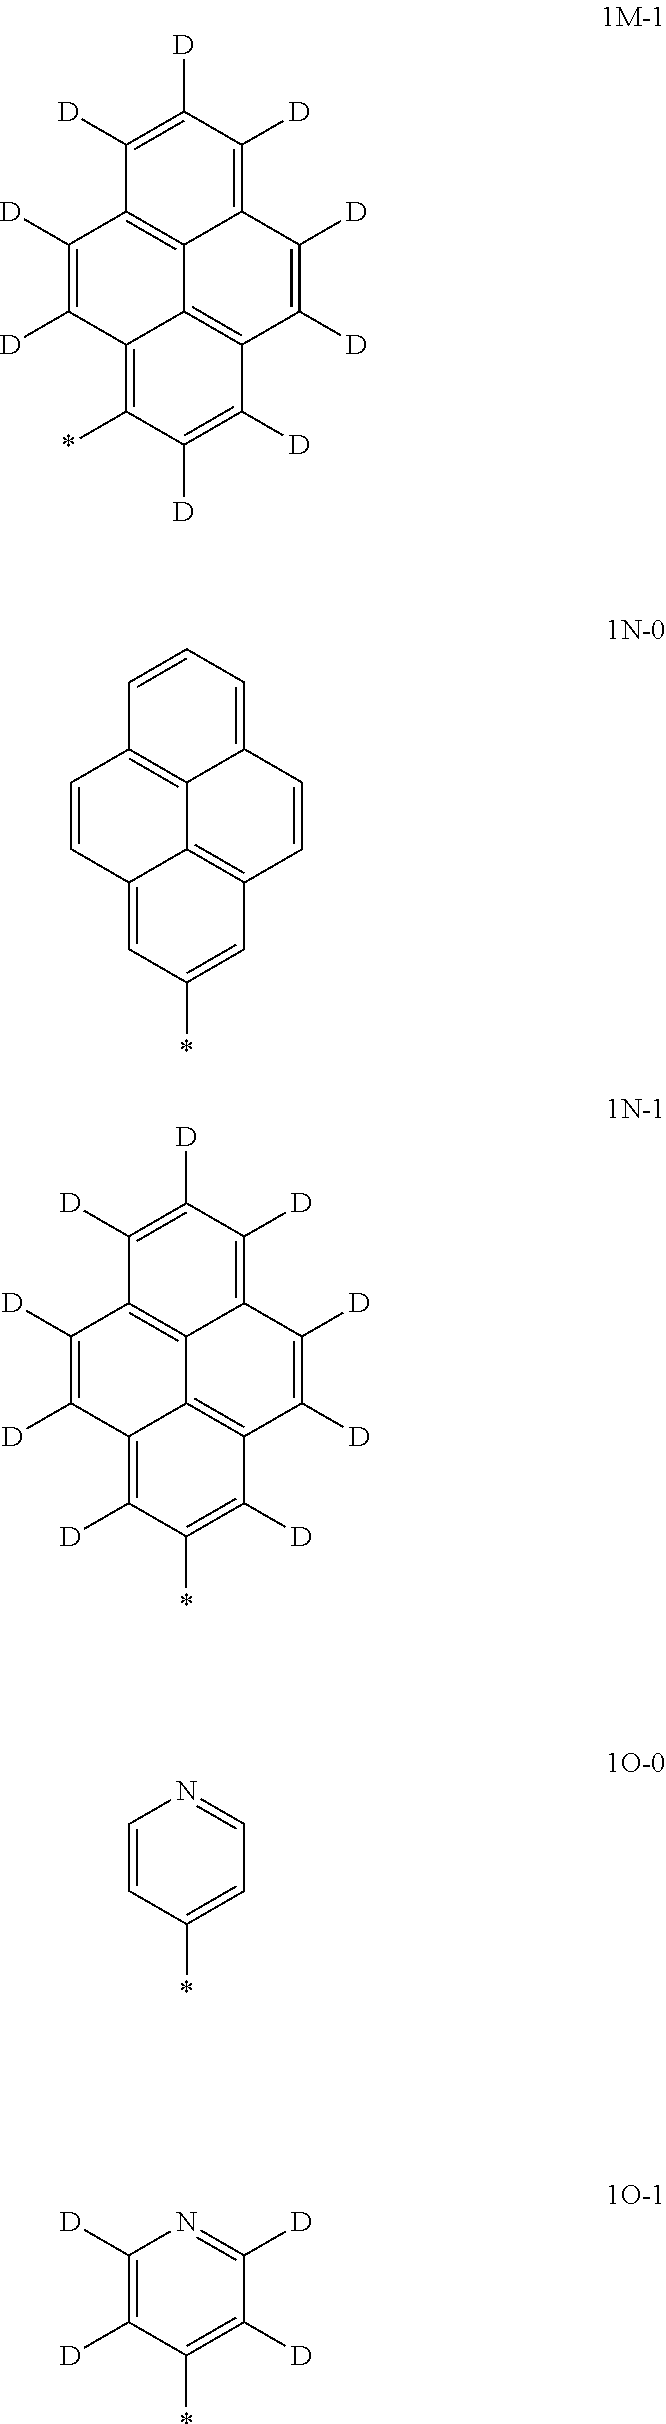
C1([D])=C([D])C2=C3C(=C1[D])C([D])=C([D])C1=C3C(=C(*)C([D])=C1[D])C([D])=C2[D].C1=CC2=C3C(=C1)C=CC1=C3C(=CC(*)=C1)C=C2.C1([D])=C([D])C2=C3C(=C1[D])C([D])=C([D])C1=C3C(=C([D])C(*)=C1[D])C([D])=C2[D].C1=CC(*)=CC=N1.C1([D])=C([D])C(*)=C([D])C([D])=N1
